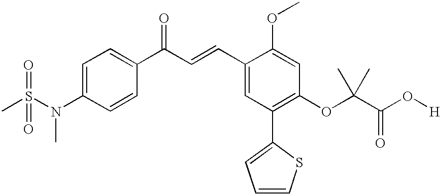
C1=C(N(S(C)(=O)=O)C)C=CC(C(C=CC2=CC(C3=CC=CS3)=C(OC(C(O[H])=O)(C)C)C=C2OC)=O)=C1
